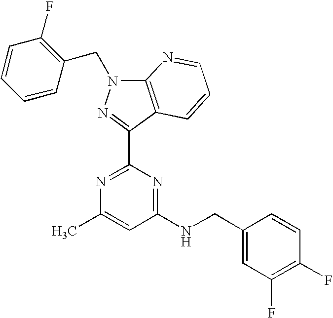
N1=C(C2=NN(CC3=C(F)C=CC=C3)C3=C2C=CC=N3)N=C(NCC2=CC(F)=C(F)C=C2)C=C1C
